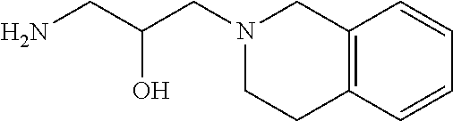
C12=C(C=CC=C1)CCN(CC(CN)O)C2
